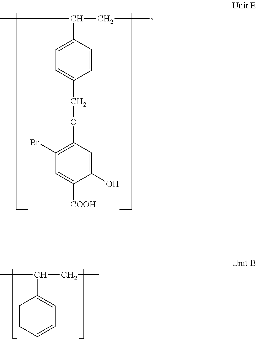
CC(CC)C1=CC=C(COC2=C(Br)C=C([COOH])C(O)=C2)C=C1.CC(CC)C1=CC=CC=C1
